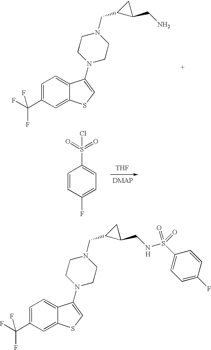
C1=C(C(F)(F)F)C=C2C(=C1)C(N1CCN(CC3C(CN)C3)CC1)=CS2.C1=CC(F)=CC=C1S(Cl)(=O)=O.[THF].C1=C(C(F)(F)F)C=C2C(=C1)C(N1CCN(CC3C(CNS(C4=CC=C(F)C=C4)(=O)=O)C3)CC1)=CS2.[H]
